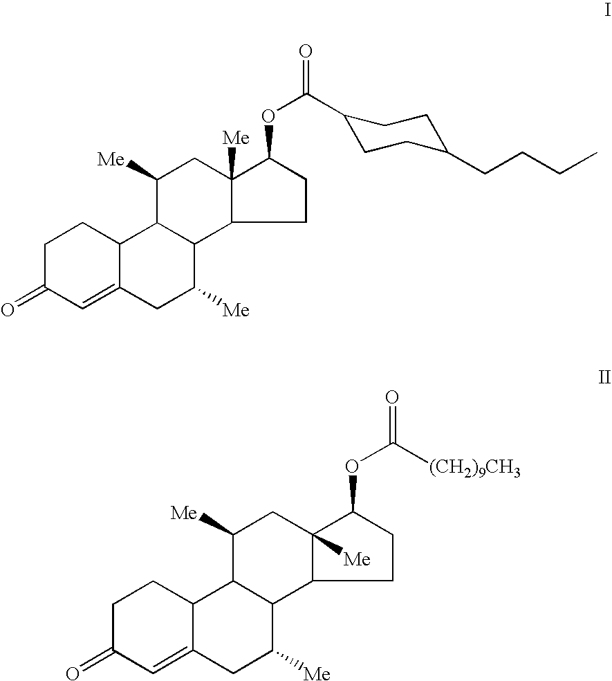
C1C(=O)C=C2C(C1)C1C(C([Me])C2)C2CCC(OC(C3CCC(CCCC)CC3)=O)C2([Me])CC1[Me].C1C(=O)C=C2C(C1)C1C(C([Me])C2)C2CCC(OC([(CH2)9CH3])=O)C2([Me])CC1[Me]
